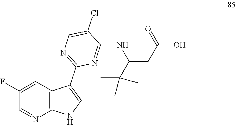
C1(F)=CC2=C(N=C1)NC=C2C1=NC=C(Cl)C(NC(CC(O)=O)C(C)(C)C)=N1
